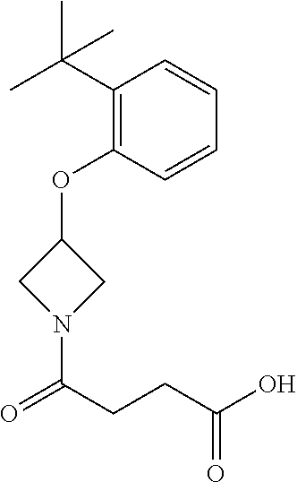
C1(OC2CN(C(CCC(O)=O)=O)C2)=C(C(C)(C)C)C=CC=C1
